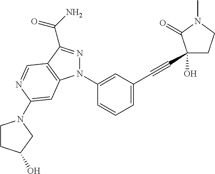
C1(N2N=C(C(=O)N)C3=C2C=C(N2CCC(O)C2)N=C3)=CC(C#CC2(O)CCN(C)C2=O)=CC=C1
